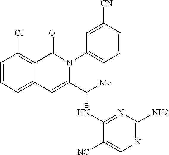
ClC1=C2C(=CC=C1)C=C(C([Me])NC1=NC(N)=NC=C1[NC])N(C1=CC=CC([CN])=C1)C2=O
